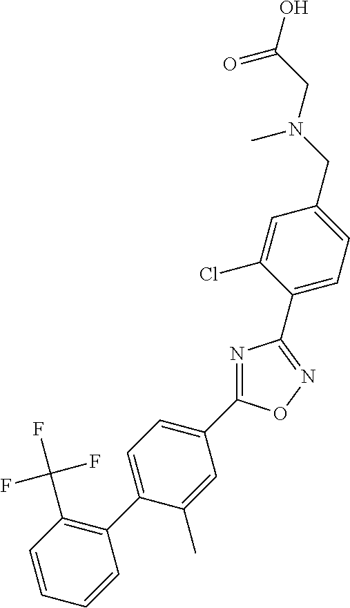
C1(C2=CC=C(C3=NC(C4=CC=C(CN(CC(O)=O)C)C=C4Cl)=NO3)C=C2C)=C(C(F)(F)F)C=CC=C1
